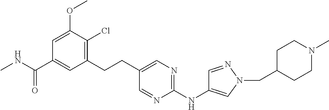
CNC(C1=CC(CCC2=CN=C(NC3=CN(CC4CCN(C)CC4)N=C3)N=C2)=C(Cl)C(OC)=C1)=O
